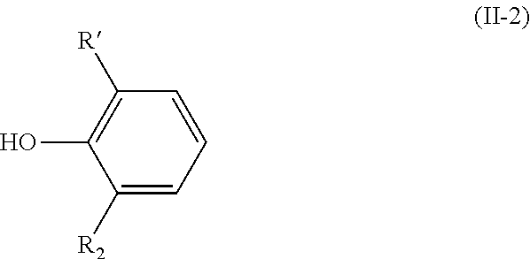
C1=CC([R])=C(O)C([R2])=C1
